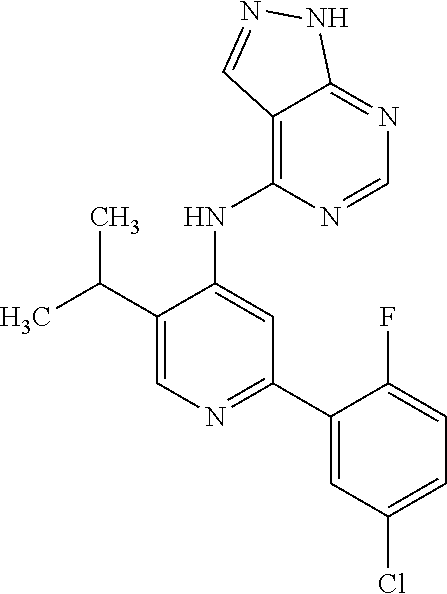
C1(NC2=CC(C3=CC(Cl)=CC=C3F)=NC=C2C(C)C)=C2C(=NC=N1)NN=C2
